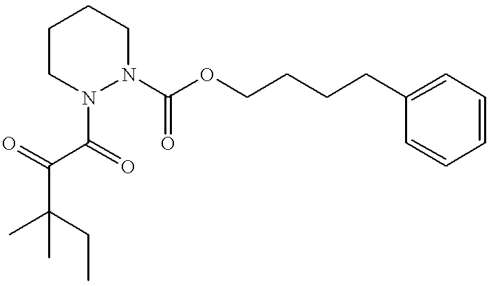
CC(CC)(C)C(=O)C(=O)N1CCCCN1C(OCCCCC1=CC=CC=C1)=O
